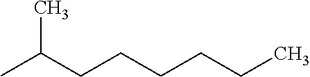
CC(CCCCCC)C
